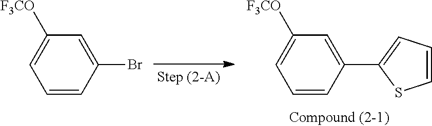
C1=C(C2=CC=CS2)C=CC=C1[F3CO].C1=C(Br)C=CC=C1[F3CO]
